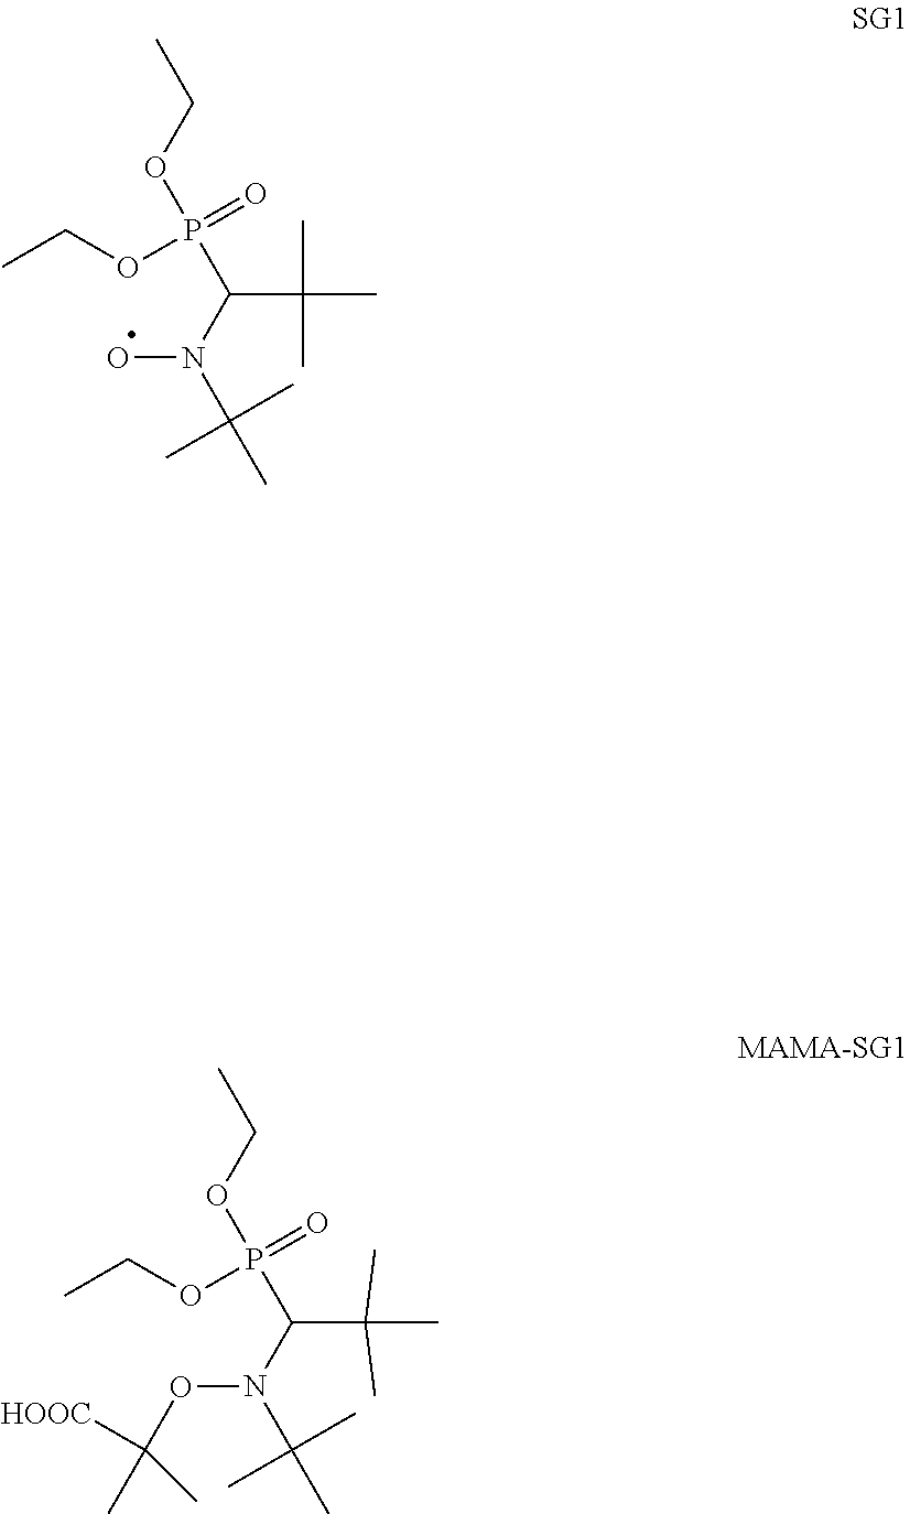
CCOP(=O)(OCC)C(C(C)(C)C)N(O)C(C)(C)C.CCOP(=O)(OCC)C(C(C)(C)C)N(OC([HOOC])(C)C)C(C)(C)C
